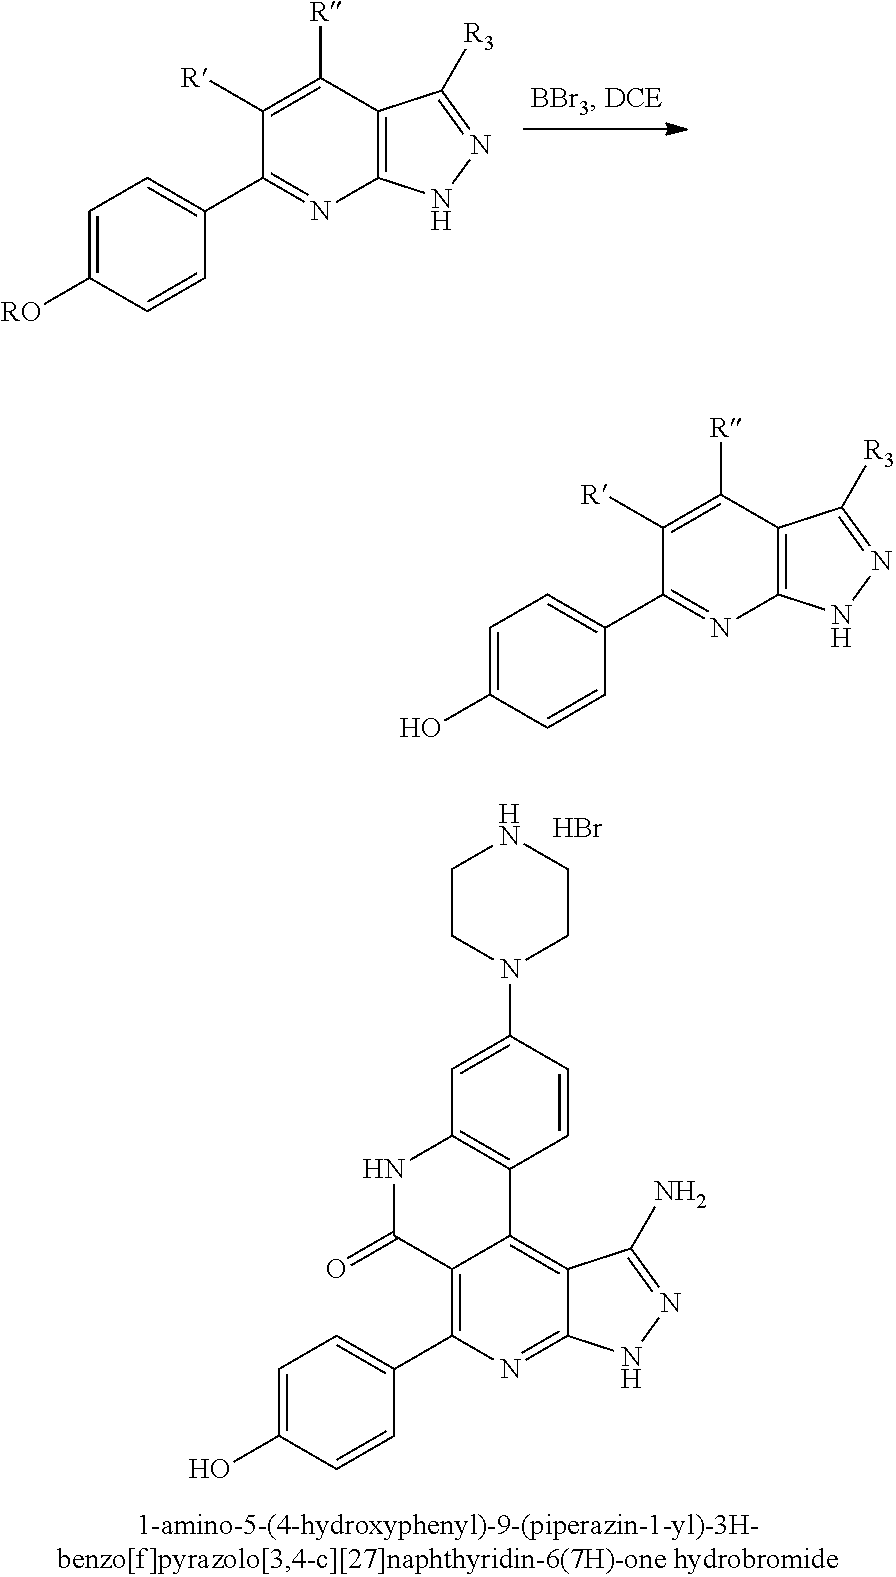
C1CN(C2=CC3=C(C=C2)C2=C4C(=NC(C5=CC=C(O)C=C5)=C2C(=O)N3)NN=C4N)CCN1.Br.C12=C(NN=C1[R3])N=C(C1=CC=C([RO])C=C1)C([R])=C2[R].C12=C(NN=C1[R3])N=C(C1=CC=C(O)C=C1)C([R])=C2[R]
